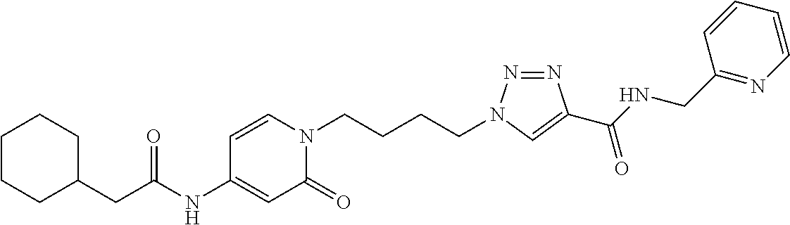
C(NC1=CC(=O)N(CCCCN2N=NC(C(NCC3=NC=CC=C3)=O)=C2)C=C1)(=O)CC1CCCCC1
